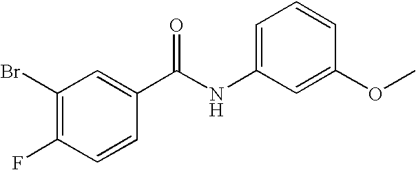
C1(Br)=C(F)C=CC(C(NC2=CC=CC(OC)=C2)=O)=C1
